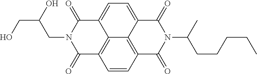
C1=CC2=C3C4=C1C(=O)N(CC(O)CO)C(=O)C4=CC=C3C(=O)N(C(C)CCCCC)C2=O
